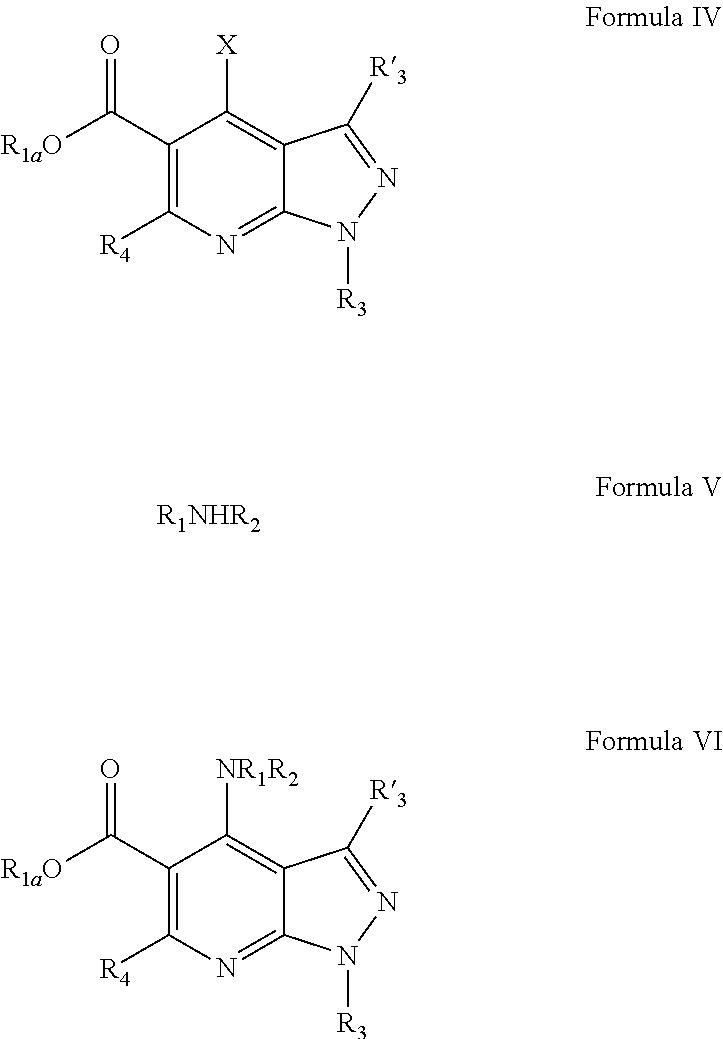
C12=NC([R4])=C(C([R1aO])=O)C([X])=C1C([R3])=NN2[R3].[R1NHR2].C12=NC([R4])=C(C([R1aO])=O)C([NR1R2])=C1C([R3])=NN2[R3]
